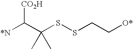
C(SSCC[O*])(C([*N])[CO2H])(C)C
